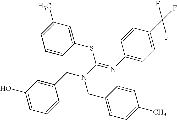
C1=CC(SC(N(CC2=CC(O)=CC=C2)CC2=CC=C(C)C=C2)=NC2=CC=C(C(F)(F)F)C=C2)=CC(C)=C1
